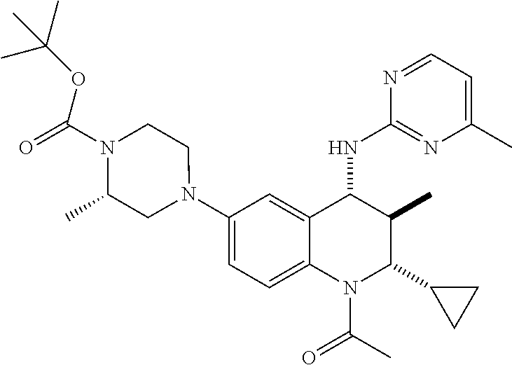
C1(N2CCN(C(=O)OC(C)(C)C)C(C)C2)=CC=C2C(=C1)C(NC1=NC(C)=CC=N1)C(C)C(C1CC1)N2C(C)=O
